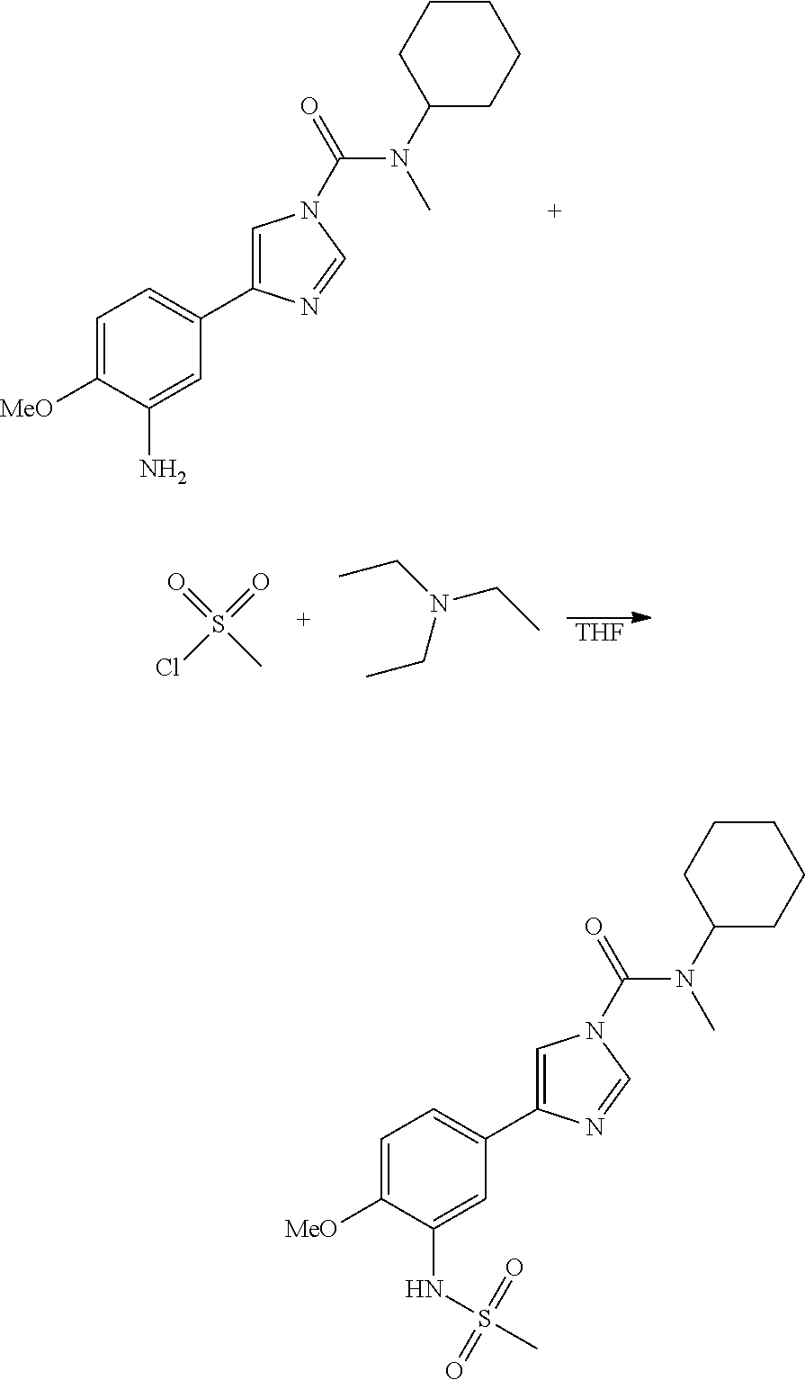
C1=C([MeO])C(N)=CC(C2=CN(C(N(C)C3CCCCC3)=O)C=N2)=C1.[THF].O=S(Cl)(=O)C.CCN(CC)CC.C1=C([MeO])C(NS(C)(=O)=O)=CC(C2=CN(C(N(C)C3CCCCC3)=O)C=N2)=C1
